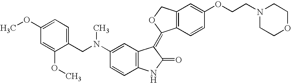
C1=C(N(CC2=CC=C(OC)C=C2OC)C)C=CC2=C1C(=C1C3=C(C=C(OCCN4CCOCC4)C=C3)CO1)C(=O)N2
